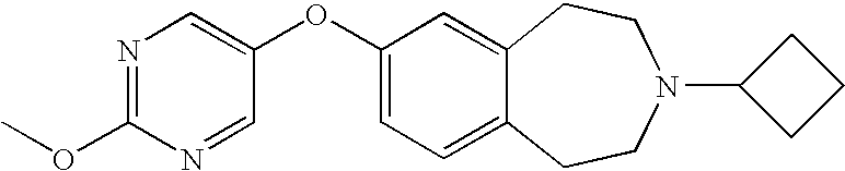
N1=C(OC)N=CC(OC2=CC=C3C(=C2)CCN(C2CCC2)CC3)=C1
